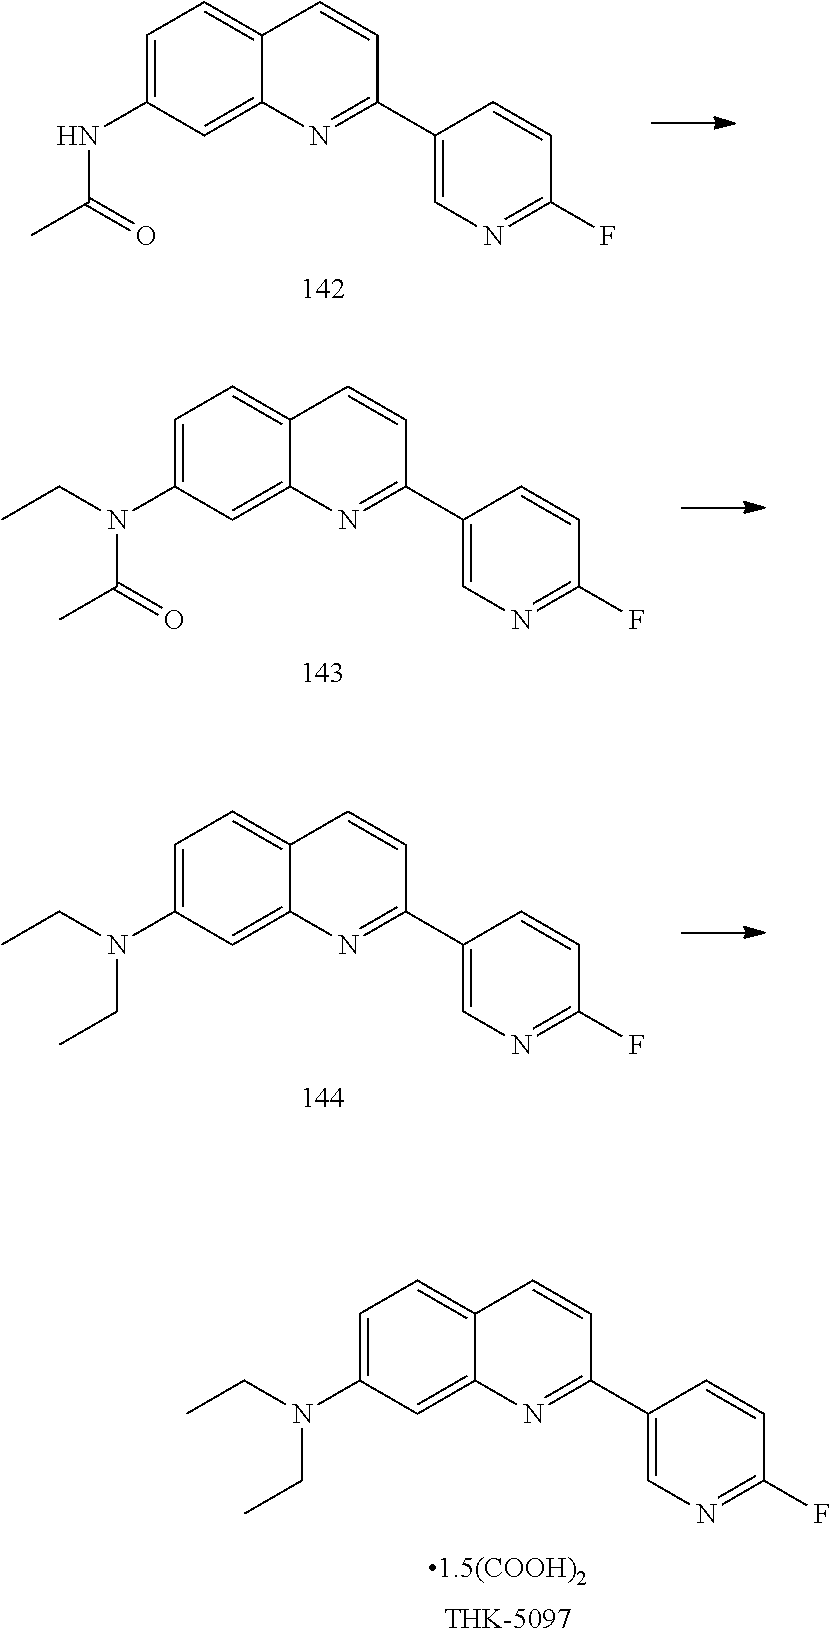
C1=C(NC(C)=O)C=C2C(=C1)C=CC(C1=CN=C(F)C=C1)=N2.C1=C(N(C(C)=O)CC)C=C2C(=C1)C=CC(C1=CN=C(F)C=C1)=N2.C1=C(N(CC)CC)C=C2C(=C1)C=CC(C1=CN=C(F)C=C1)=N2.C1=C(N(CC)CC)C=C2C(=C1)C=CC(C1=CN=C(F)C=C1)=N2
